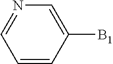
C1=CC([B1])=CN=C1
